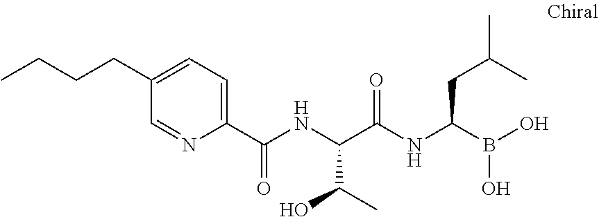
C1=C(CCCC)C=NC(C(NC(C(NC(B(O)O)CC(C)C)=O)C(C)O)=O)=C1
